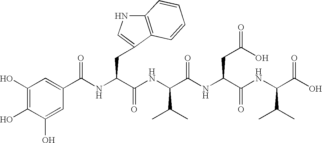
C1(O)=C(O)C(O)=CC(C(NC(C(NC(C(NC(C(NC(C(O)=O)C(C)C)=O)CC(=O)O)=O)C(C)C)=O)CC2=CNC3=C2C=CC=C3)=O)=C1
